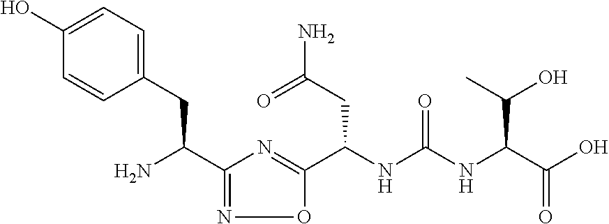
C1(C(N)CC2=CC=C(O)C=C2)=NOC(C(NC(NC(C(O)=O)C(O)C)=O)CC(N)=O)=N1
